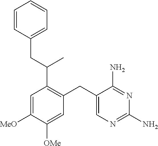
C1([MeO])=CC(C(CC2=CC=CC=C2)C)=C(CC2=CN=C(N)N=C2N)C=C1[OMe]
